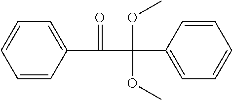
C1(C(=O)C(OC)(C2=CC=CC=C2)OC)=CC=CC=C1
